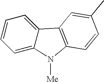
C1=CC=C2C(=C1)N([Me])C1=C2C=C(C)C=C1
